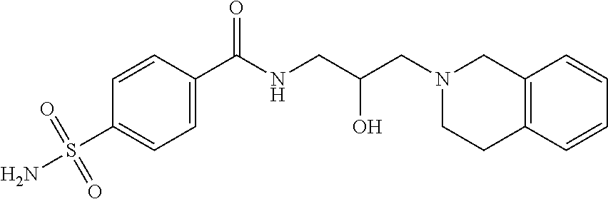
C1=CC(C(NCC(CN2CCC3=C(C2)C=CC=C3)O)=O)=CC=C1S(N)(=O)=O
